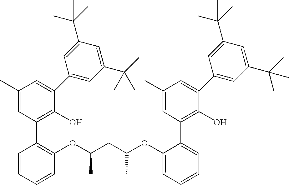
C1(C)=CC(C2=C(OC(CC(OC3=CC=CC=C3C3=C(O)C(C4=CC(C(C)(C)C)=CC(C(C)(C)C)=C4)=CC(C)=C3)C)C)C=CC=C2)=C(O)C(C2=CC(C(C)(C)C)=CC(C(C)(C)C)=C2)=C1
